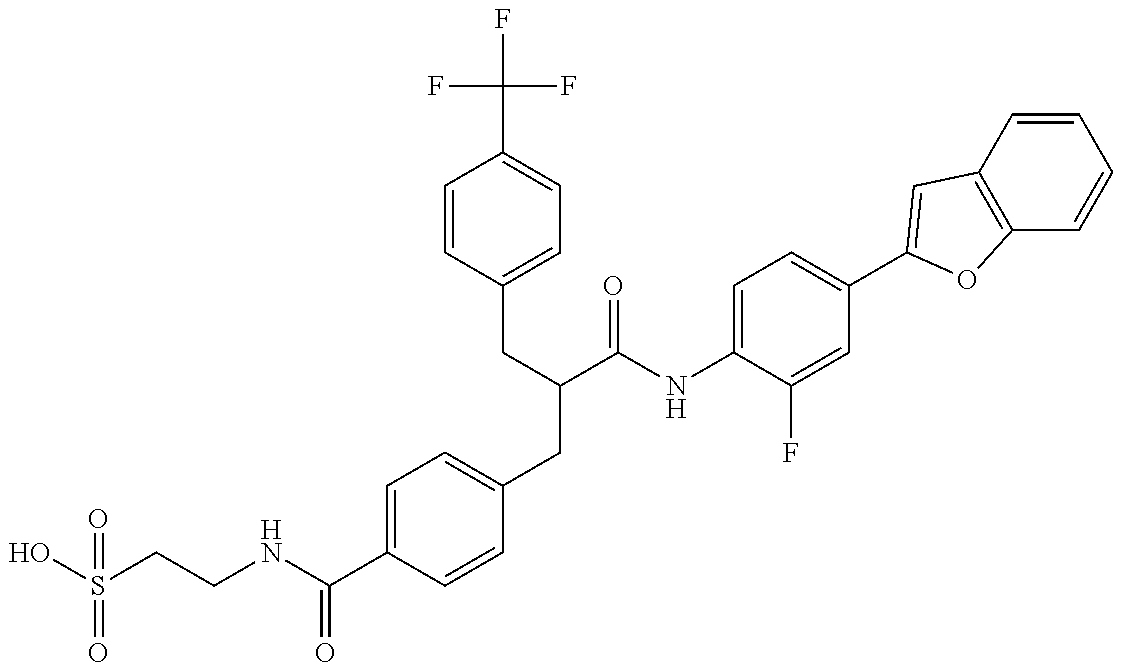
OS(CCNC(C1=CC=C(CC(C(NC2=CC=C(C3=CC4=C(C=CC=C4)O3)C=C2F)=O)CC2=CC=C(C(F)(F)F)C=C2)C=C1)=O)(=O)=O
